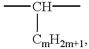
CC(C)[CmH2m+1]
